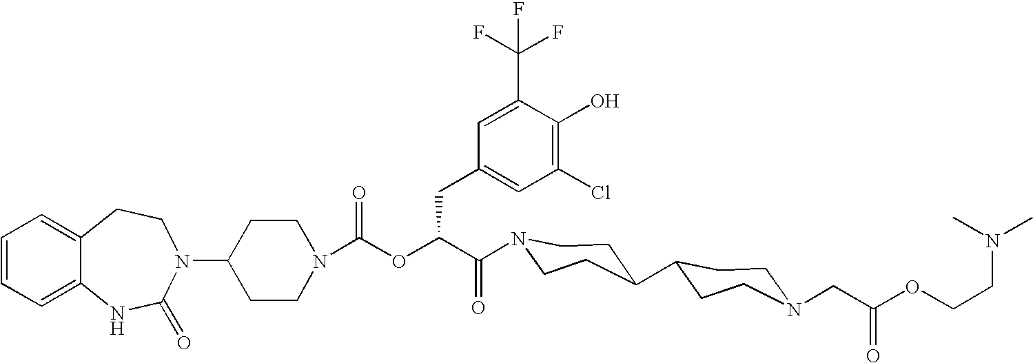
C12=CC=CC=C1NC(=O)N(C1CCN(C(OC(C(=O)N3CCC(C4CCN(CC(OCCN(C)C)=O)CC4)CC3)CC3=CC(Cl)=C(O)C(C(F)(F)F)=C3)=O)CC1)CC2
